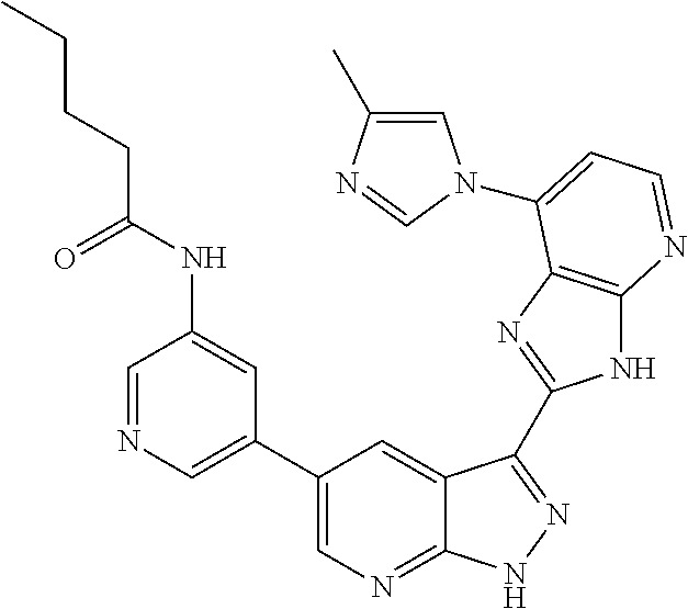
C1=NC=C(C2=CN=C3C(=C2)C(C2=NC4=C(N2)N=CC=C4N2C=C(C)N=C2)=NN3)C=C1NC(CCCC)=O
